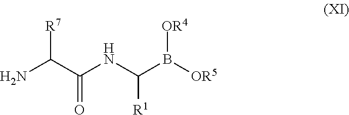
N(C(B([OR5])[OR4])[R1])C(C(N)[R7])=O
